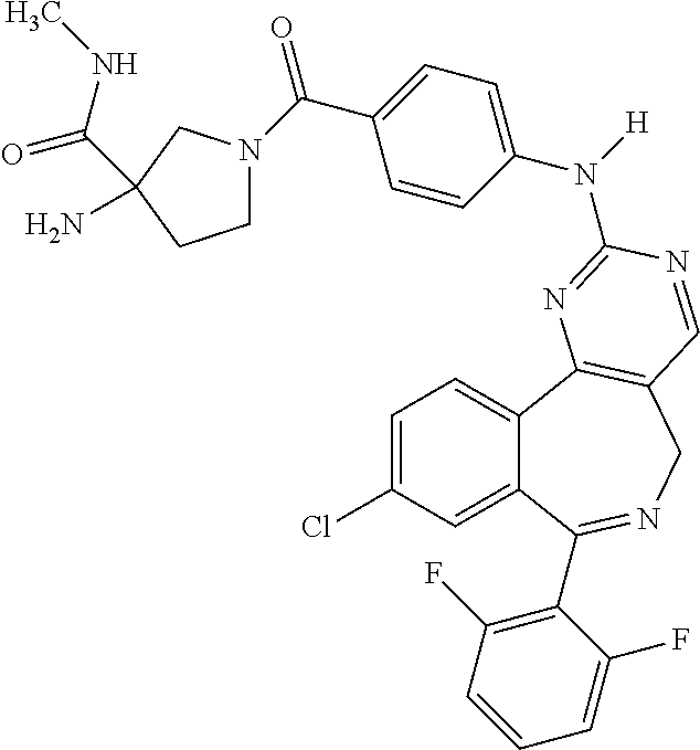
C1=C(Cl)C=C2C(=C1)C1=C(CN=C2C2=C(F)C=CC=C2F)C=NC(N(C2=CC=C(C(N3CCC(C(NC)=O)(N)C3)=O)C=C2)[H])=N1
